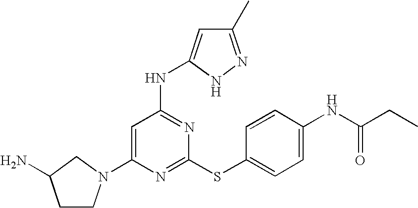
C1(N2CCC(N)C2)=CC(NC2=CC(C)=NN2)=NC(SC2=CC=C(NC(=O)CC)C=C2)=N1
